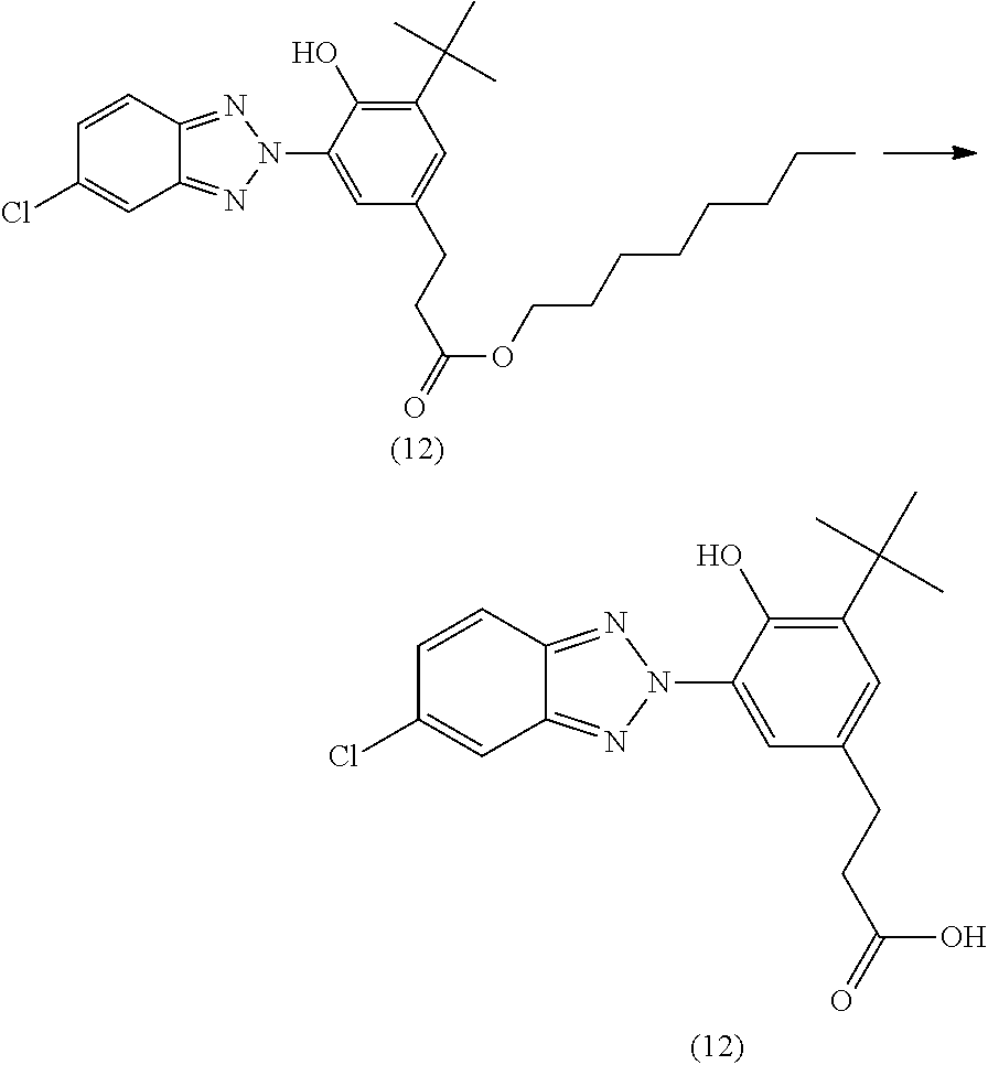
C1=CC2=NN(C3=CC(CCC(OCCCCCCCC)=O)=CC(C(C)(C)C)=C3O)N=C2C=C1Cl.C1=CC2=NN(C3=CC(CCC(O)=O)=CC(C(C)(C)C)=C3O)N=C2C=C1Cl
